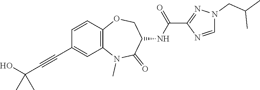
N1(C)C2=C(C=CC(C#CC(O)(C)C)=C2)OCC(NC(C2=NN(CC(C)C)C=N2)=O)C1=O
